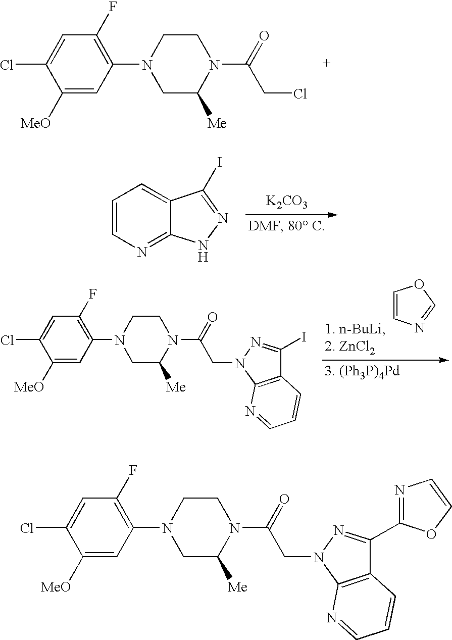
C1=C(Cl)C([MeO])=CC(N2CC([Me])N(C(CCl)=O)CC2)=C1F.C1=CN=C2C(=C1)C(I)=NN2.[K2CO3].C1=C(Cl)C([MeO])=CC(N2CC([Me])N(C(CN3N=C(I)C4=C3N=CC=C4)=O)CC2)=C1F.C1=CN=CO1.C1=C(Cl)C([MeO])=CC(N2CC([Me])N(C(CN3N=C(C4=NC=CO4)C4=C3N=CC=C4)=O)CC2)=C1F
